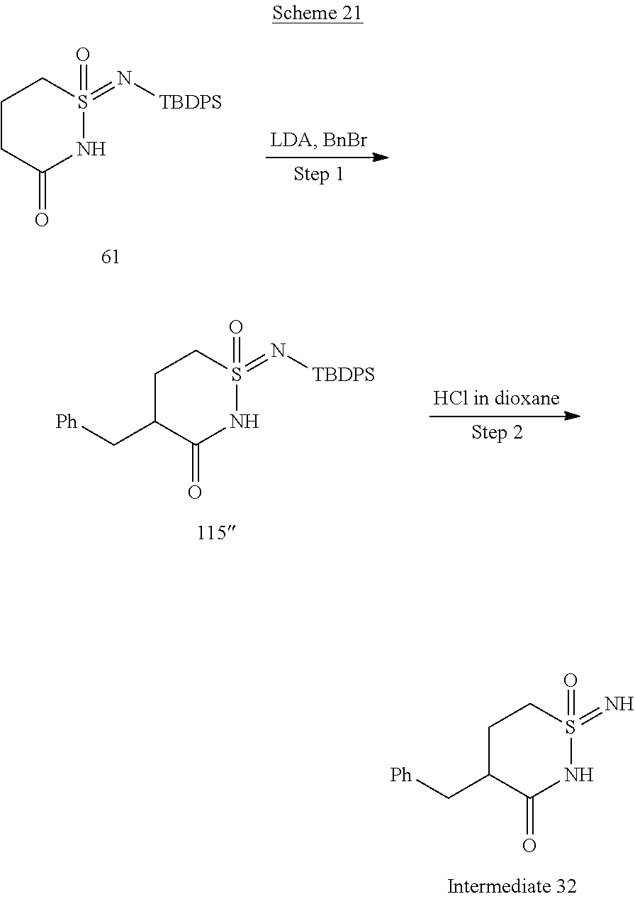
S1(=N)(=O)NC(=O)C(C[Ph])CC1.S1(=N[TBDPS])(=O)NC(=O)CCC1.S1(=N[TBDPS])(=O)NC(=O)C(C[Ph])CC1
